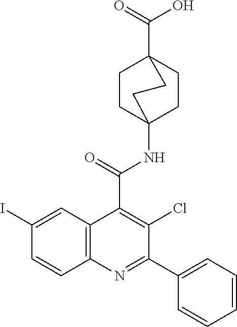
C(C12CCC(NC(C3=C(Cl)C(C4=CC=CC=C4)=NC4=C3C=C(I)C=C4)=O)(CC1)CC2)(=O)O
